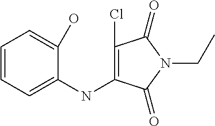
C1=CC=C(NC2=C(Cl)C(=O)N(CC)C2=O)C(O)=C1
